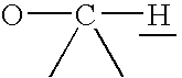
OC(C)(C)[H]
